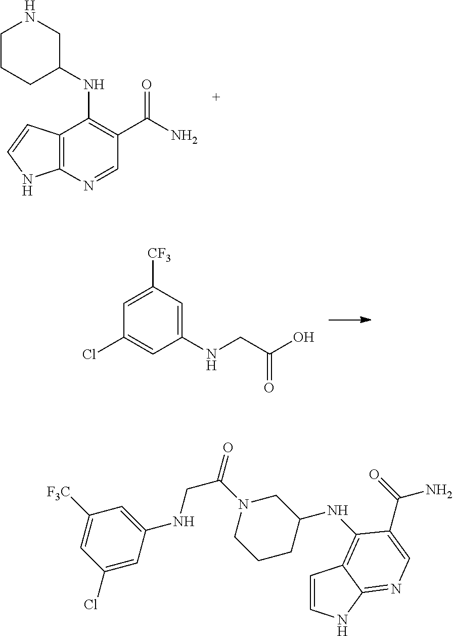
C12=C(N=CC(C(N)=O)=C1NC1CNCCC1)NC=C2.N(CC(O)=O)C1=CC([CF3])=CC(Cl)=C1.C1=CNC2=NC=C(C(=O)N)C(NC3CN(C(CNC4=CC([F3C])=CC(Cl)=C4)=O)CCC3)=C12
